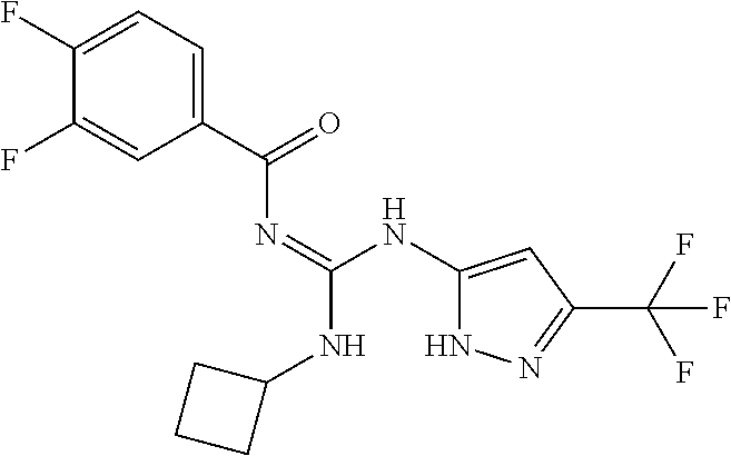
C1(F)=CC(C(N=C(NC2=CC(C(F)(F)F)=NN2)NC2CCC2)=O)=CC=C1F
